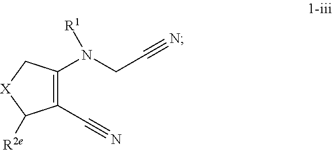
C1(N(CC#N)[R1])=C(C#N)C([R2e])[X]C1
